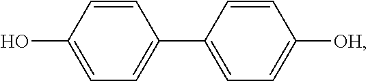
C1=CC(O)=CC=C1C1=CC=C([OH])C=C1
